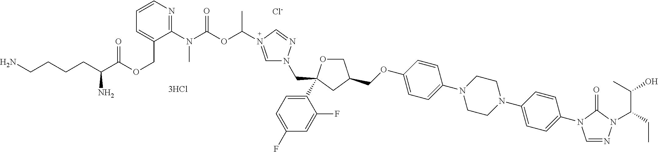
C(OC1=CC=C(N2CCN(C3=CC=C(N4C=NN(C(C(O)C)CC)C4=O)C=C3)CC2)C=C1)C1COC(C2=CC=C(F)C=C2F)(CN2C=N(C(C)OC(N(C3=NC=CC=C3COC(C(CCCCN)N)=O)C)=O)C=N2)C1.[Cl-].[3HCl]
